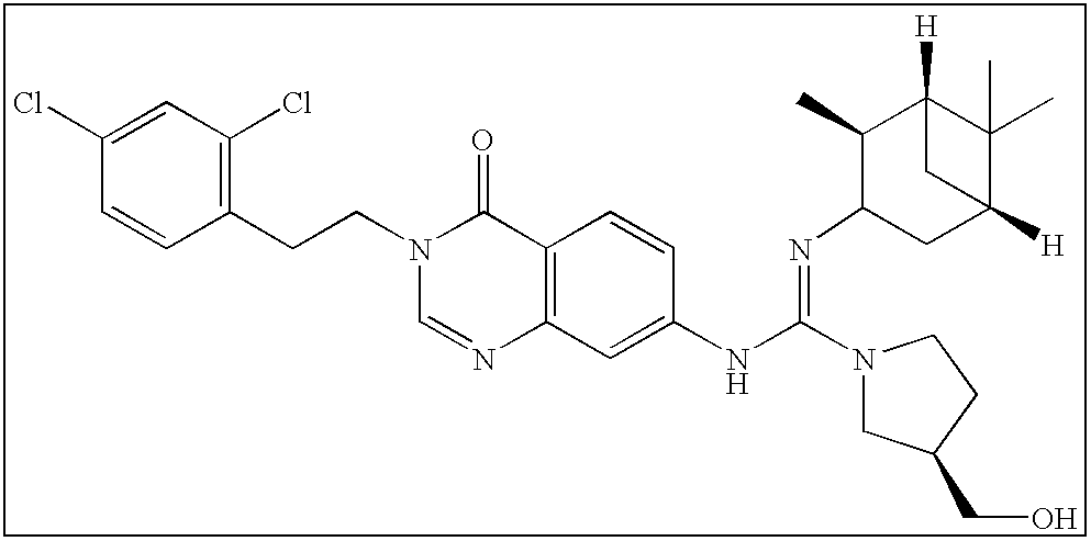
C1(Cl)=CC(Cl)=C(CCN2C(=O)C3=C(C=C(NC(N4CC(CO)CC4)=NC4CC5([H])C(C)(C)C([H])(C5)C4C)C=C3)N=C2)C=C1
